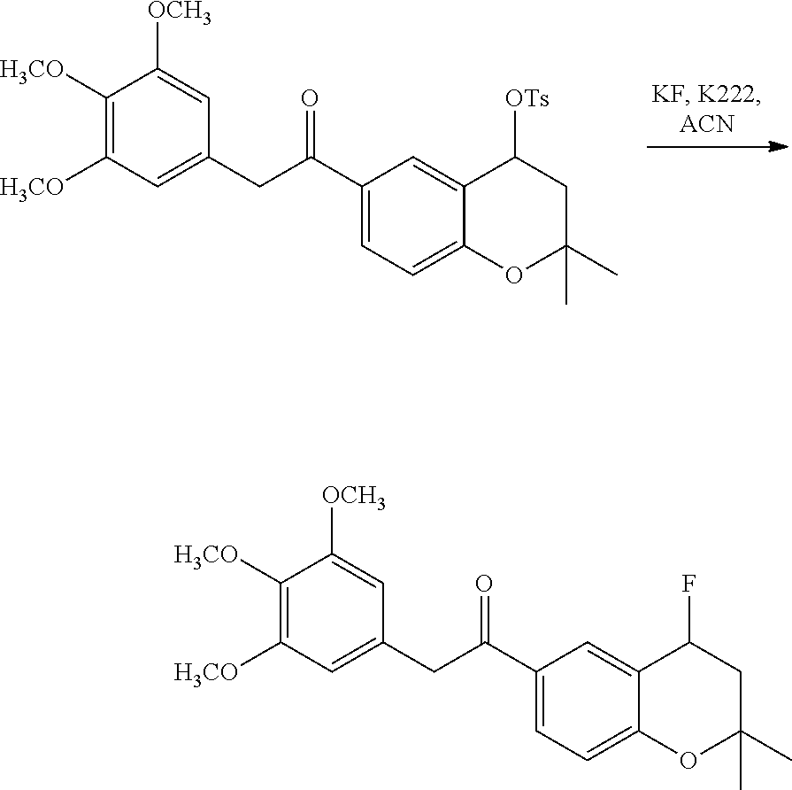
C1([H3CO])=C([H3CO])C=C(CC(C2=CC=C3C(=C2)C([OTs])CC(C)(C)O3)=O)C=C1[OCH3].C1([H3CO])=C([H3CO])C=C(CC(C2=CC=C3C(=C2)C(F)CC(C)(C)O3)=O)C=C1[OCH3]
